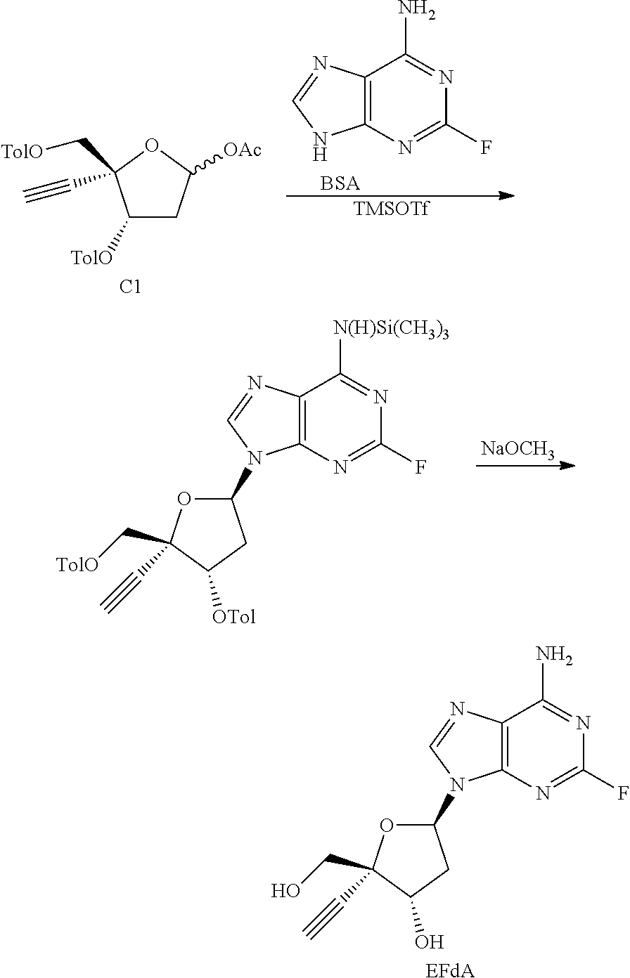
C12=C(N=C(F)N=C1N)N(C1OC(CO)(C#C)C(O)C1)C=N2.[EFdA].C1([TolO])CC([OAc])OC1(C[TolO])C#C.[C1].C12=C(N=C(F)N=C1N)NC=N2.[BSA].[TMSOTf].C12=C(N=C(F)N=C1[N(H)Si(CH3)3])N(C1OC(C[TolO])(C#C)C([OTol])C1)C=N2.[NaOCH3]
